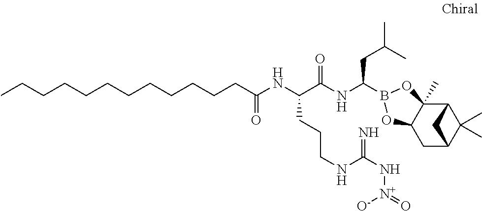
C12C3(C)C(CC(C1(C)C)C2)OB(C(NC(C(NC(=O)CCCCCCCCCCCC)CCCNC(N[N+]([O-])=O)=N)=O)CC(C)C)O3
